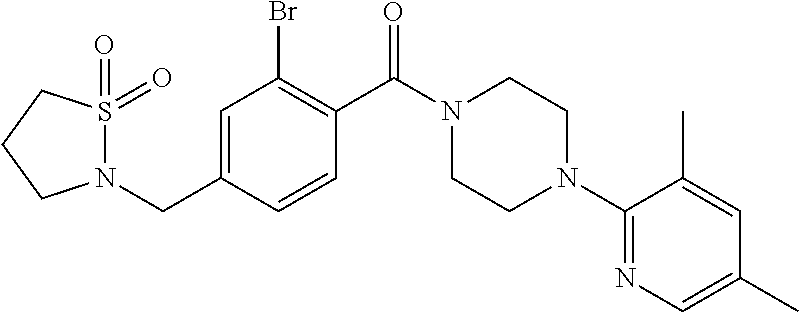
C1=C(CN2S(=O)(=O)CCC2)C=CC(C(N2CCN(C3=NC=C(C)C=C3C)CC2)=O)=C1Br
